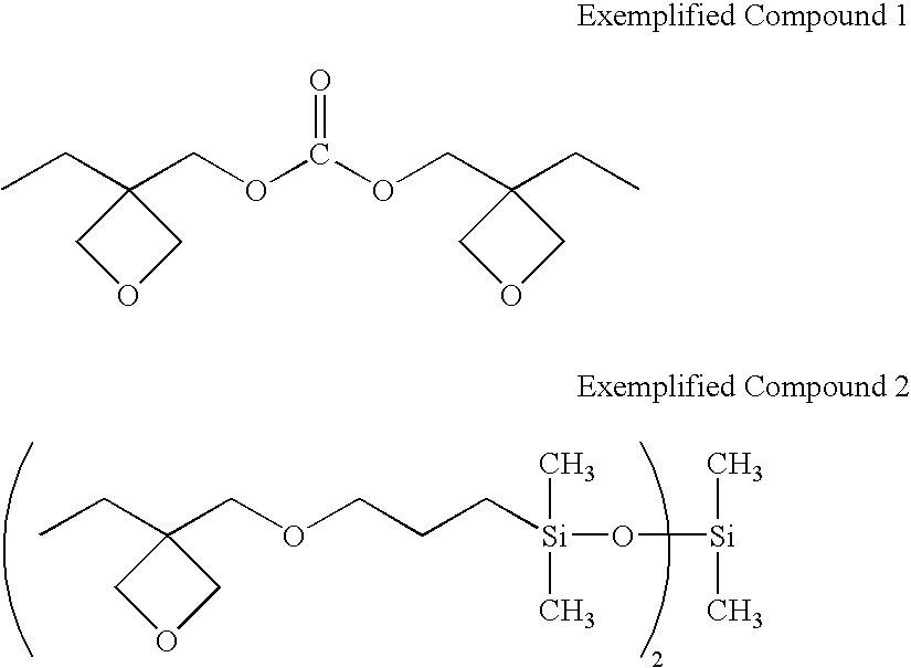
C(C1(COCCC[Si](O[Si](C)C)(C)C)COC1)C.C(C1(COC(OCC2(CC)COC2)=O)COC1)C
